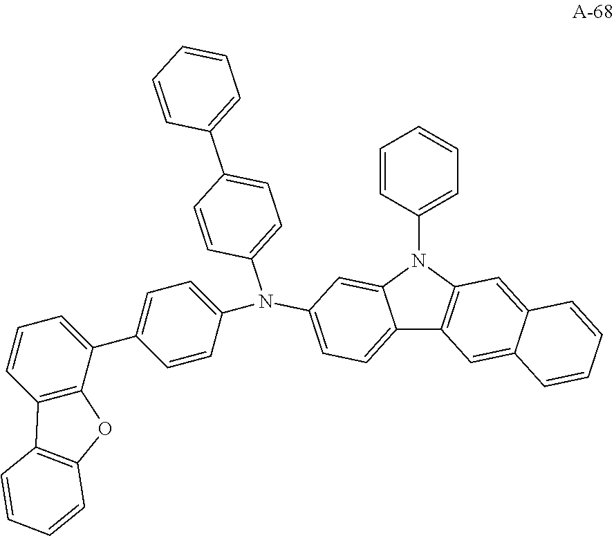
C12=CC=C(N(C3=CC=C(C4=CC=CC5=C4OC4=C5C=CC=C4)C=C3)C3=CC=C(C4=CC=CC=C4)C=C3)C=C1N(C1=CC=CC=C1)C1=C2C=C2C(=C1)C=CC=C2
